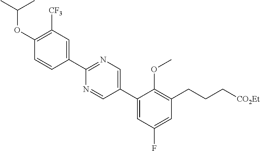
C1(C2=CN=C(C3=CC([CF3])=C(OC(C)C)C=C3)N=C2)=CC(F)=CC(CCC[CO2Et])=C1OC
